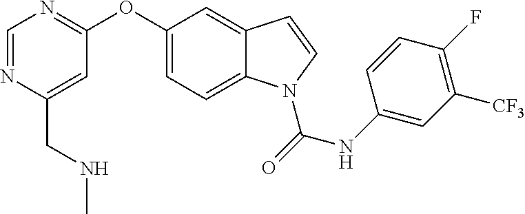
C1(OC2=NC=NC(CNC)=C2)=CC=C2C(=C1)C=CN2C(=O)NC1=CC([CF3])=C(F)C=C1
